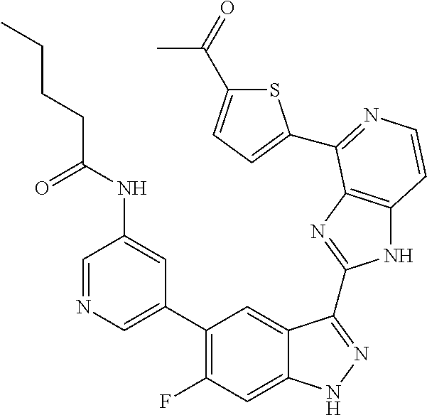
C1=C(C2=C(F)C=C3C(=C2)C(C2=NC4=C(N2)C=CN=C4C2=CC=C(C(=O)C)S2)=NN3)C=C(NC(CCCC)=O)C=N1
